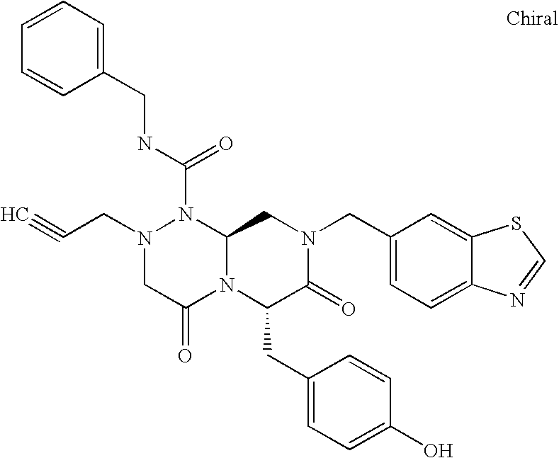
N(C(N1N(CC#C)CC(=O)N2C1CN(CC1=CC=C3C(=C1)SC=N3)C(=O)C2CC1=CC=C(O)C=C1)=O)CC1=CC=CC=C1
